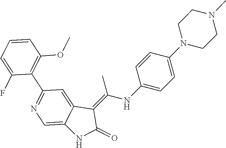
C12=CC(C3=C(OC)C=CC=C3F)=NC=C1NC(=O)C2=C(NC1=CC=C(N2CCN(C)CC2)C=C1)C
